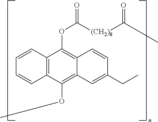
C12=C(C(OC(=O)[(CH2)8]C(C)=O)=C3C(=C1OC)C=C(CC)C=C3)C=CC=C2
